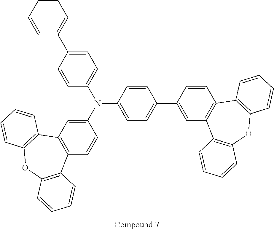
C12=C(C=C(N(C3=CC=C(C4=CC5=C(C=C4)C4=C(OC6=C5C=CC=C6)C=CC=C4)C=C3)C3=CC=C(C4=CC=CC=C4)C=C3)C=C1)C1=C(OC3=C2C=CC=C3)C=CC=C1
